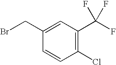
C1(CBr)=CC(C(F)(F)F)=C(Cl)C=C1
